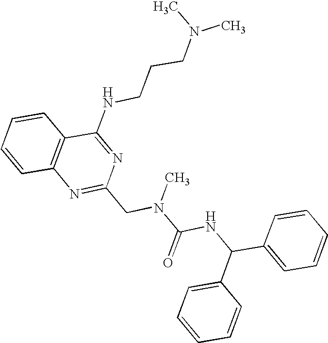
C1=CC2=C(C=C1)C(NCCCN(C)C)=NC(CN(C(NC(C1=CC=CC=C1)C1=CC=CC=C1)=O)C)=N2
